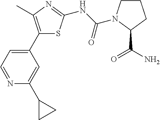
C1(C2=CC=NC(C3CC3)=C2)=C(C)N=C(NC(=O)N2CCCC2C(=O)N)S1
